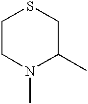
C1CN(C)C(C)CS1
